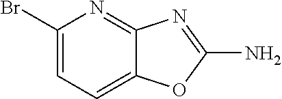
C1(Br)=CC=C2C(=N1)N=C(N)O2
